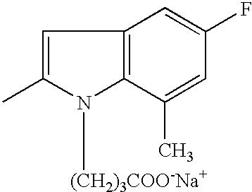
C1=C(C)N([(CH2)3COO-Na+])C2=C1C=C(F)C=C2C
